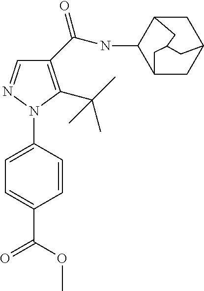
C12CC3CC(C1NC(=O)C1=C(C(C)(C)C)N(C4=CC=C(C(OC)=O)C=C4)N=C1)CC(C2)C3
